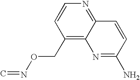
C1(CON=C)=C2C(=NC=C1)C=CC(N)=N2
